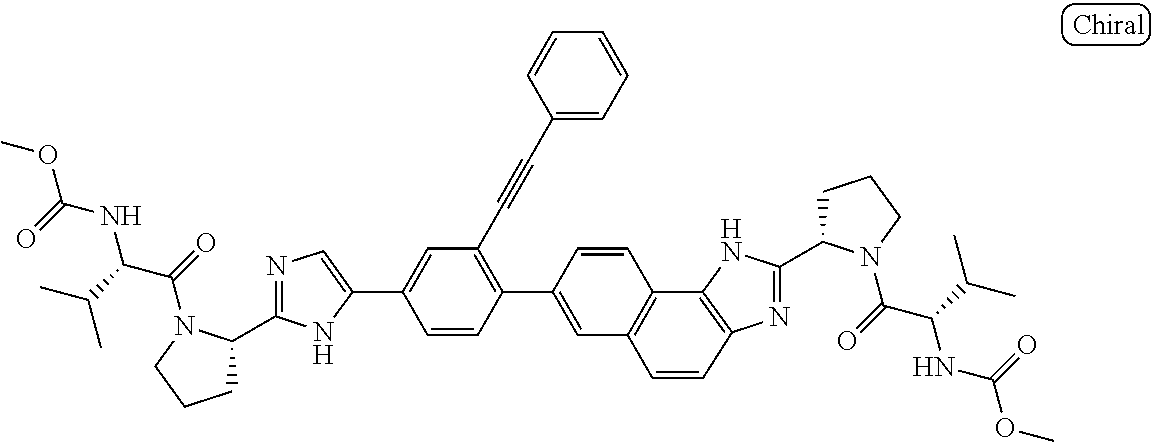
C1(C2=CC(C#CC3=CC=CC=C3)=C(C3=CC4=C(C5=C(N=C(C6CCCN6C(=O)C(C(C)C)NC(=O)OC)N5)C=C4)C=C3)C=C2)=CN=C(C2CCCN2C(=O)C(C(C)C)NC(=O)OC)N1
